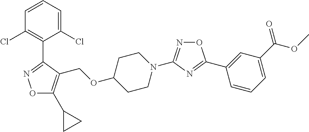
O1C(C2CC2)=C(COC2CCN(C3=NOC(C4=CC(C(=O)OC)=CC=C4)=N3)CC2)C(C2=C(Cl)C=CC=C2Cl)=N1
